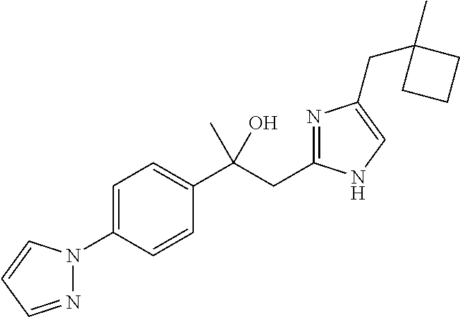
C1=C(N2N=CC=C2)C=CC(C(CC2=NC(CC3(C)CCC3)=CN2)(O)C)=C1
